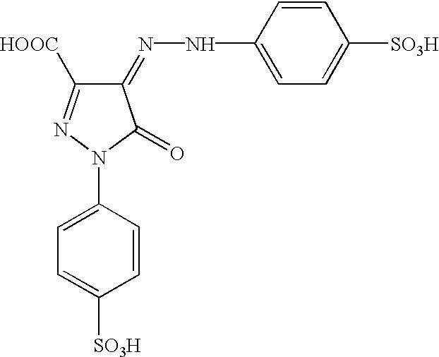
C1(=NNC2=CC=C([SO3H])C=C2)C([HOOC])=NN(C2=CC=C([SO3H])C=C2)C1=O
